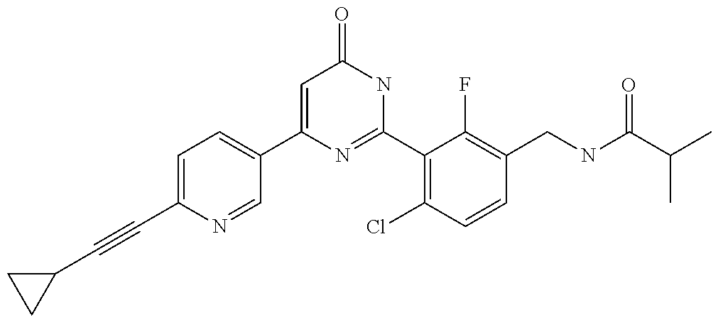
C1(C2=CC=C(C#CC3CC3)N=C2)=CC(=O)NC(C2=C(Cl)C=CC(CNC(C(C)C)=O)=C2F)=N1
